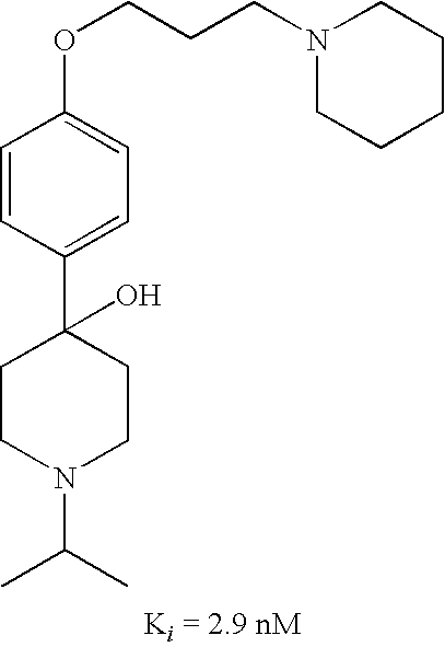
C1=CC(OCCCN2CCCCC2)=CC=C1C1(O)CCN(C(C)C)CC1
